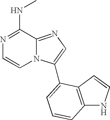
C1(NC)=NC=CN2C1=NC=C2C1=CC=CC2=C1C=CN2
